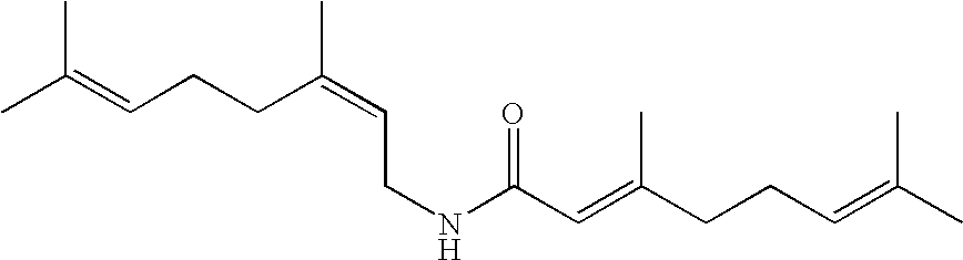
C(=CCCC(=CCNC(C=C(CCC=C(C)C)C)=O)C)(C)C
